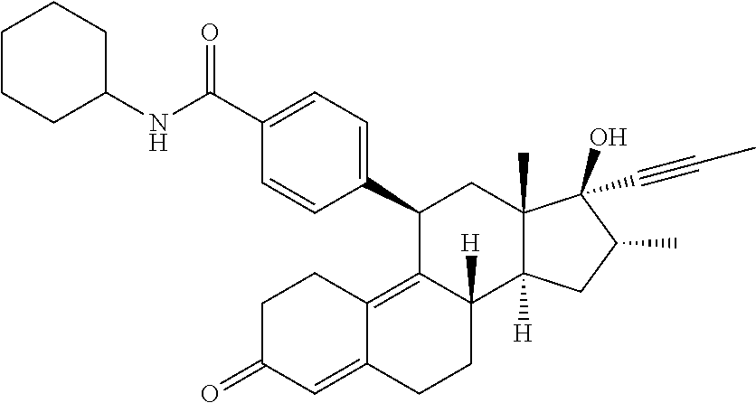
C1(C(NC2CCCCC2)=O)=CC=C(C2C3=C4C(=CC(=O)CC4)CCC3([H])C3([H])C(C)(C2)C(O)(C#CC)C(C)C3)C=C1
